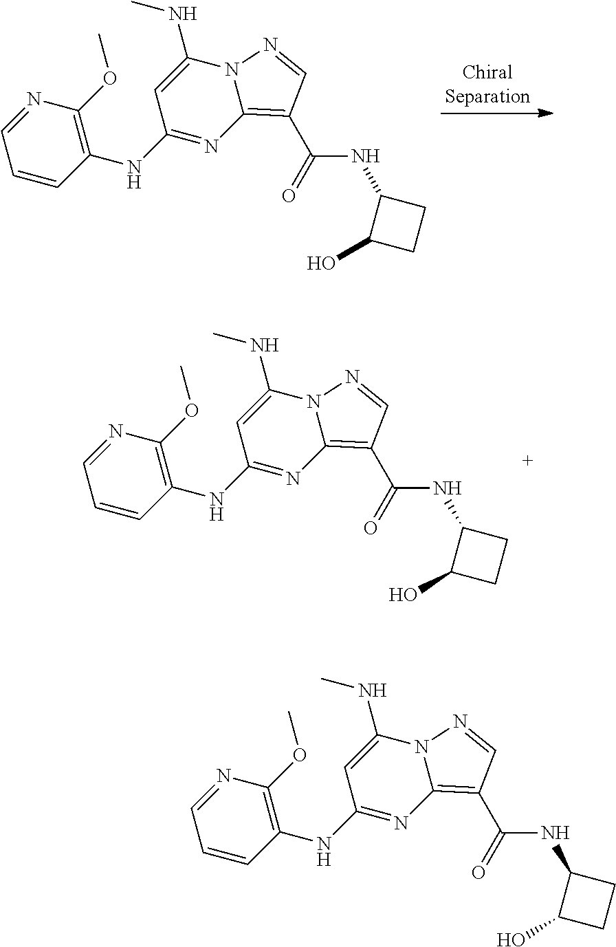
N1=CC=CC(NC2=NC3=C(C(=O)NC4C(O)CC4)C=NN3C(NC)=C2)=C1OC.N1=CC=CC(NC2=NC3=C(C(=O)NC4C(O)CC4)C=NN3C(NC)=C2)=C1OC.N1=CC=CC(NC2=NC3=C(C(=O)NC4C(O)CC4)C=NN3C(NC)=C2)=C1OC
